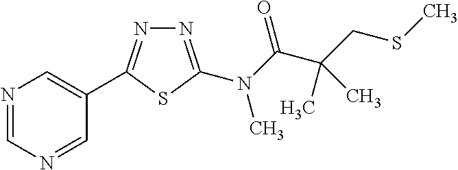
N1=CN=CC(C2=NN=C(N(C(C(CSC)(C)C)=O)C)S2)=C1
